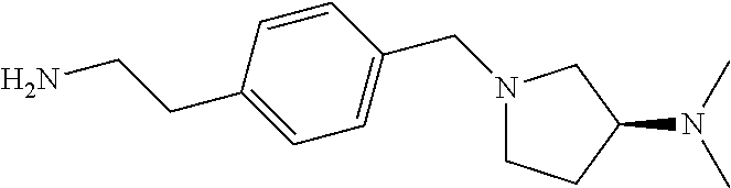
C1(CCN)=CC=C(CN2CCC(N(C)C)C2)C=C1
